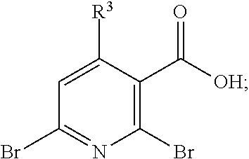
C1(Br)=NC(Br)=C(C([OH])=O)C([R3])=C1
